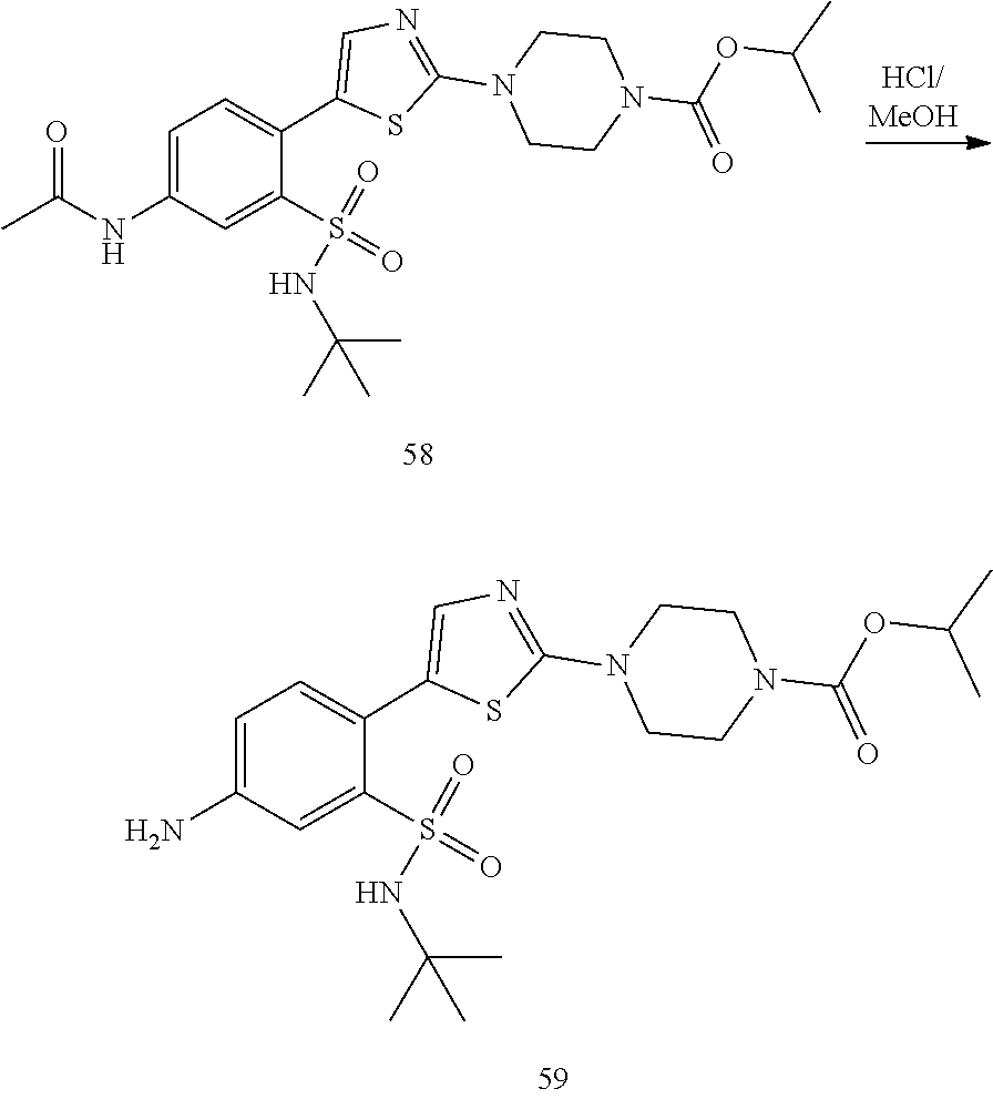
N1(C2=NC=C(C3=CC=C(NC(=O)C)C=C3S(=O)(NC(C)(C)C)=O)S2)CCN(C(=O)OC(C)C)CC1.N1(C2=NC=C(C3=CC=C(N)C=C3S(=O)(NC(C)(C)C)=O)S2)CCN(C(=O)OC(C)C)CC1
